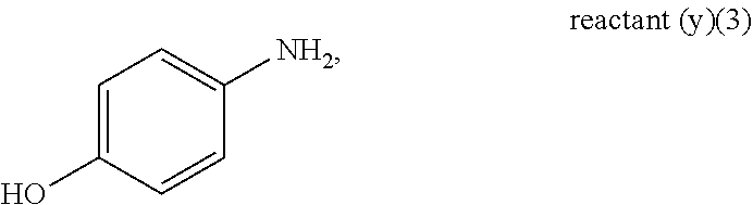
C1([NH2])=CC=C(O)C=C1
